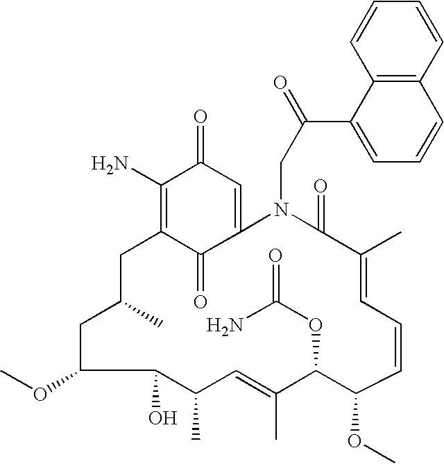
C1(N)=C2C(=O)C(=CC1=O)N(CC(=O)C1=CC=CC3=C1C=CC=C3)C(=O)C(C)=CC=CC(OC)C(OC(=O)N)C(C)=CC(C)C(O)C(OC)CC(C)C2
